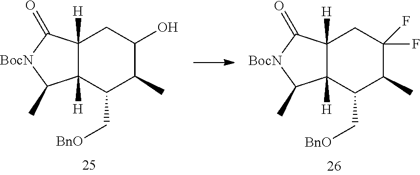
C12([H])C([H])(C(C[BnO])C(C)C(O)C1)C(C)[BocN]C2=O.C12([H])C([H])(C(C[BnO])C(C)C(F)(F)C1)C(C)[BocN]C2=O
